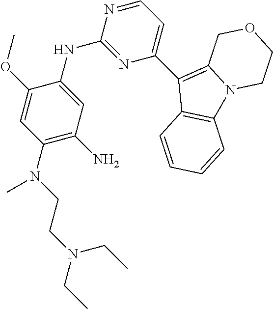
N1=CC=C(C2=C3N(C4=C2C=CC=C4)CCOC3)N=C1NC1=CC(N)=C(N(C)CCN(CC)CC)C=C1OC
